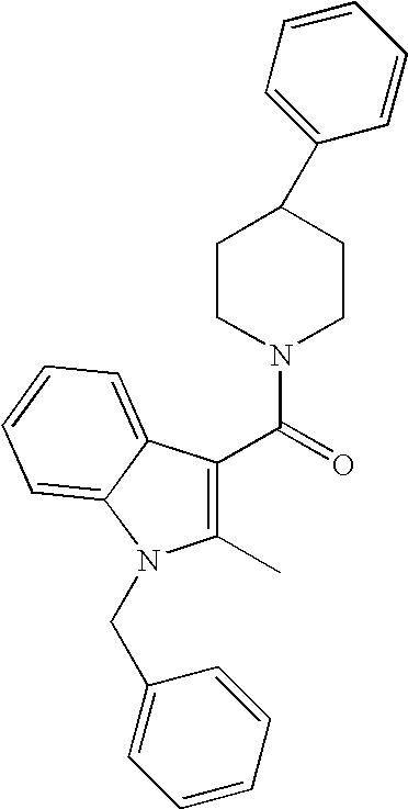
C1CN(C(=O)C2=C(C)N(CC3=CC=CC=C3)C3=CC=CC=C23)CCC1C1=CC=CC=C1
